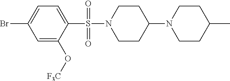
C1=C(Br)C=C(O[F3C])C(S(N2CCC(N3CCC(C)CC3)CC2)(=O)=O)=C1
